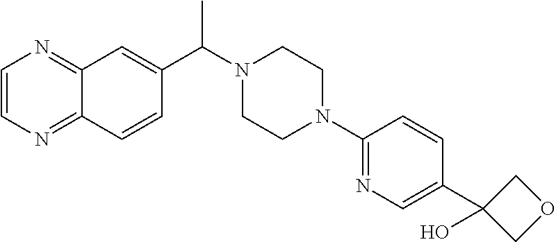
C(N1CCN(C2=NC=C(C3(O)COC3)C=C2)CC1)(C)C1=CC2=NC=CN=C2C=C1
